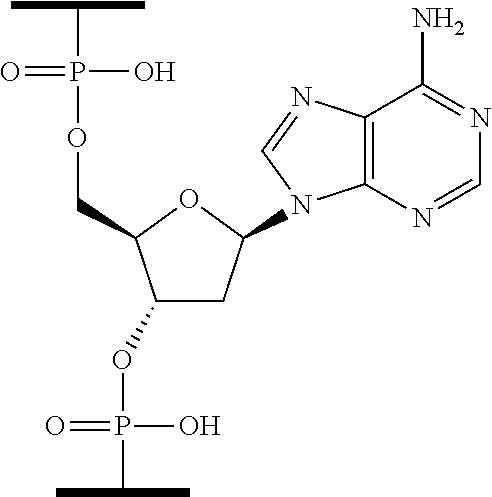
C1(OP(C(C)C)(O)=O)CC(N2C3=C(N=C2)C(N)=NC=N3)OC1COP(C(C)C)(=O)O
